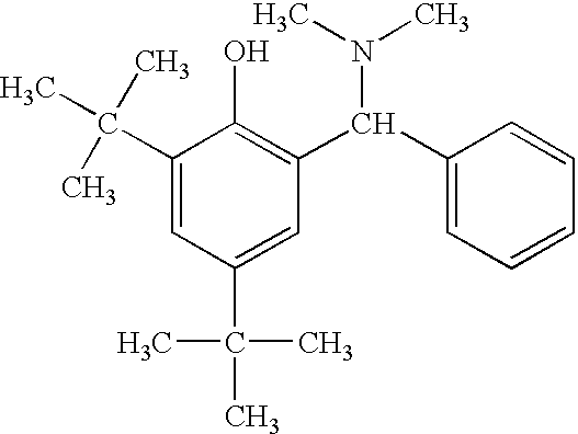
C1(C(C)(C)C)=CC(C(C)(C)C)=CC(C(C2=CC=CC=C2)N(C)C)=C1O
